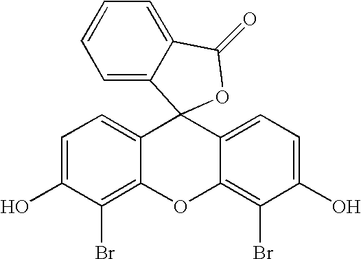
C1=CC=C2C(=C1)C(=O)OC21C2=CC=C(O)C(Br)=C2OC2=C(Br)C(O)=CC=C12
